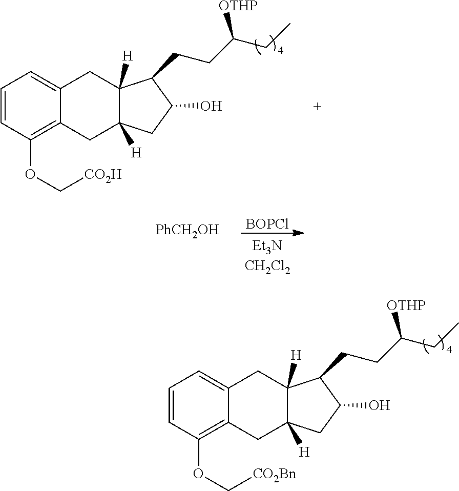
C1=CC(OC[CO2H])=C2C(=C1)CC1([H])C([H])(C2)CC(O)C1CCC(CC)[OTHP].[PhCH2OH].[BOPCl].C1=CC(OC[CO2Bn])=C2C(=C1)CC1([H])C([H])(C2)CC(O)C1CCC(CC)[OTHP]
